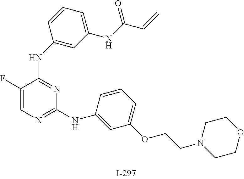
C1(F)=CN=C(NC2=CC(OCCN3CCOCC3)=CC=C2)N=C1NC1=CC(NC(C=C)=O)=CC=C1
